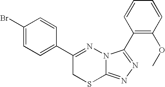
C1(Br)=CC=C(C2=NN3C(=NN=C3C3=C(OC)C=CC=C3)SC2)C=C1
